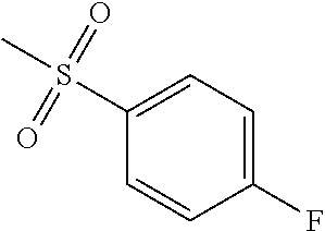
CS(C1=CC=C(F)C=C1)(=O)=O
